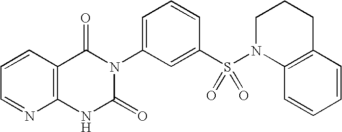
C1=CC2=C(N=C1)NC(=O)N(C1=CC=CC(S(N3C4=C(CCC3)C=CC=C4)(=O)=O)=C1)C2=O
